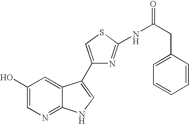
C1(O)=CN=C2C(=C1)C(C1=CSC(NC(CC3=CC=CC=C3)=O)=N1)=CN2
